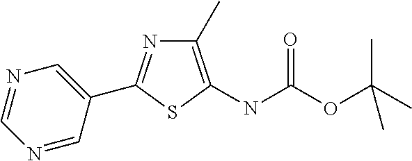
N1=CN=CC(C2=NC(C)=C(NC(OC(C)(C)C)=O)S2)=C1
